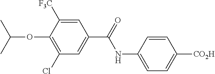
C1=C(NC(=O)C2=CC(Cl)=C(OC(C)C)C([F3C])=C2)C=CC([CO2H])=C1
